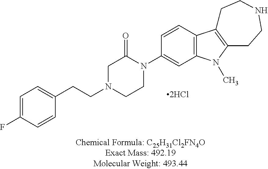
C1=C(F)C=CC(CCN2CCN(C3=CC4=C(C=C3)C3=C(N4C)CCNCC3)C(=O)C2)=C1
